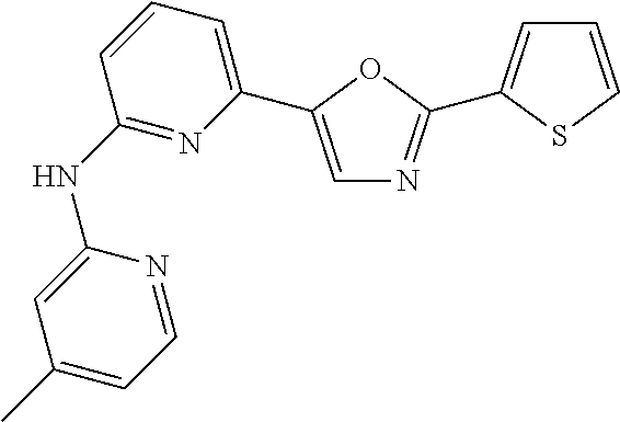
C1(NC2=NC(C3=CN=C(C4=CC=CS4)O3)=CC=C2)=CC(C)=CC=N1
